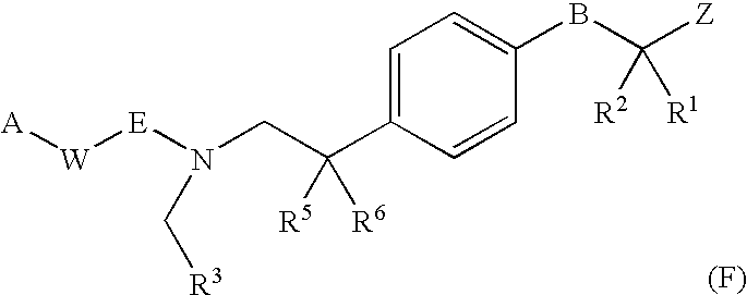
[A][W][E]N(CC(C1=CC=C(BC([Z])([R2])[R1])C=C1)([R5])[R6])C[R3].[(F)]
